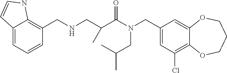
C1(CN(C(=O)C(CNCC2=C3C(=CC=C2)C=CN3)C)CC(C)C)=CC(Cl)=C2C(=C1)OCCCO2
